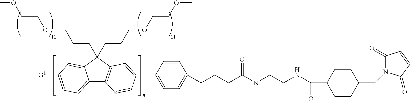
C1(CCCOCCOC)(CCCOCCOC)C2=CC([G1])=CC=C2C2=C1C=C(C1=CC=C(CCCC(NCCNC(C3CCC(CN4C(=O)C=CC4=O)CC3)=O)=O)C=C1)C=C2
